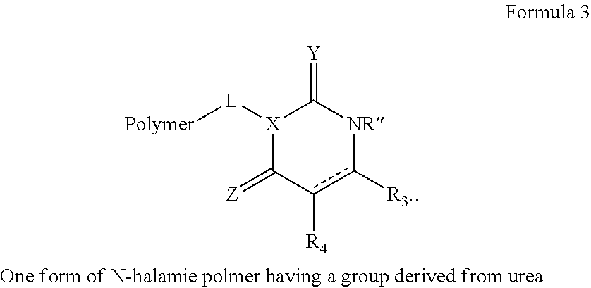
[X]1([L][Polymer])C(=[Z])c([R4])c([R3.])[NR]C1=[Y]
